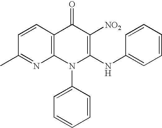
N1=C(C)C=CC2=C1N(C1=CC=CC=C1)C(NC1=CC=CC=C1)=C([NO2])C2=O
